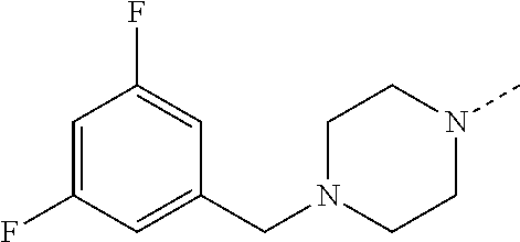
C1=C(F)C=C(CN2CCN(C)CC2)C=C1F
